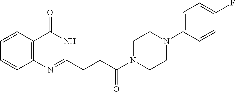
C12=C(N=C(CCC(N3CCN(C4=CC=C(F)C=C4)CC3)=O)NC1=O)C=CC=C2
